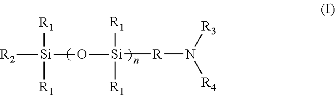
[R](N([R3])[R4])[Si]([R1])([R1])O[Si]([R1])([R2])[R1]
